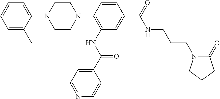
C1=C(C)C(N2CCN(C3=C(NC(=O)C4=CC=NC=C4)C=C(C(=O)NCCCN4C(=O)CCC4)C=C3)CC2)=CC=C1
